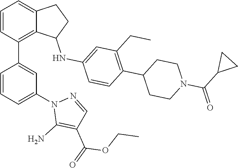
C1=CC(C2=CC(N3C(N)=C(C(=O)OCC)C=N3)=CC=C2)=C2C(=C1)CCC2NC1=CC(CC)=C(C2CCN(C(C3CC3)=O)CC2)C=C1
